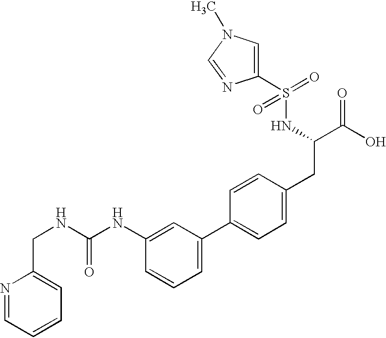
N1=CC=CC=C1CNC(NC1=CC(C2=CC=C(CC(C(O)=O)NS(=O)(=O)C3=CN(C)C=N3)C=C2)=CC=C1)=O
